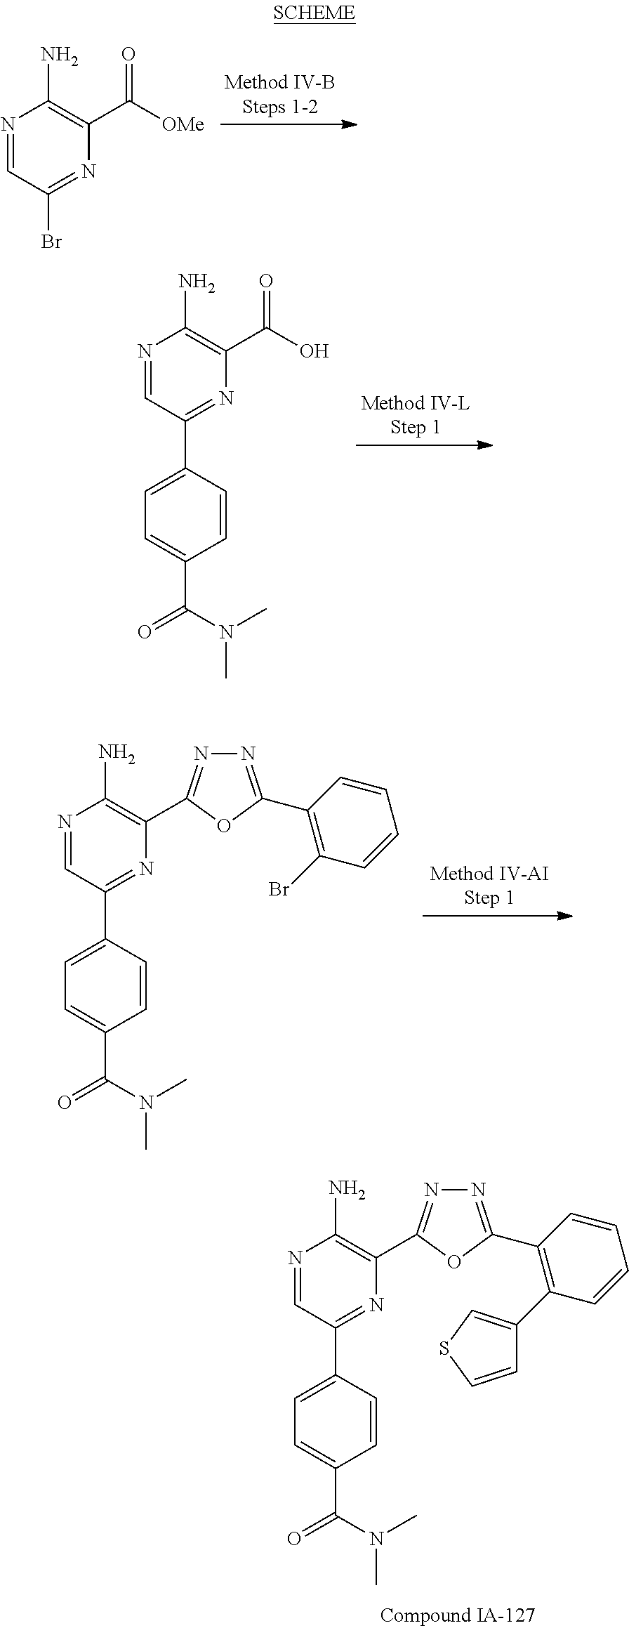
N1=CC(Br)=NC(C([OMe])=O)=C1N.N1=CC(C2=CC=C(C(N(C)C)=O)C=C2)=NC(C(O)=O)=C1N.N1=CC(C2=CC=C(C(N(C)C)=O)C=C2)=NC(C2=NN=C(C3=C(Br)C=CC=C3)O2)=C1N.N1=CC(C2=CC=C(C(N(C)C)=O)C=C2)=NC(C2=NN=C(C3=C(C4=CSC=C4)C=CC=C3)O2)=C1N
